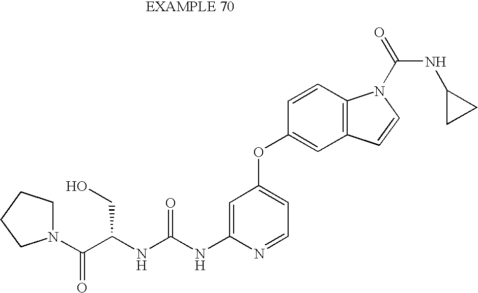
C1=C(NC(NC(C(N2CCCC2)=O)CO)=O)N=CC=C1OC1=CC2=C(C=C1)N(C(=O)NC1CC1)C=C2
